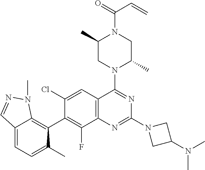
C12=CC=C(C)C(C3=C(F)C4=C(C=C3Cl)C(N3C(C)CN(C(=O)C=C)C(C)C3)=NC(N3CC(N(C)C)C3)=N4)=C1N(C)N=C2
